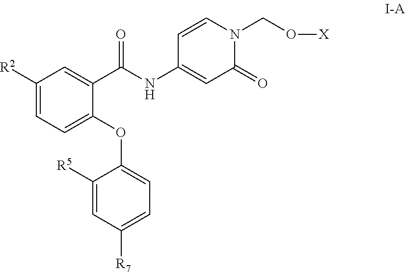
C1([R2])=CC=C(OC2=CC=C([R7])C=C2[R5])C(C(NC2=CC(=O)N(CO[X])C=C2)=O)=C1
